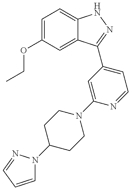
CCOC1=CC=C2C(=C1)C(C1=CC=NC(N3CCC(N4C=CC=N4)CC3)=C1)=NN2
